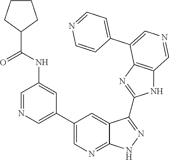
C1=NC=C(C2=CN=C3C(=C2)C(C2=NC4=C(N2)C=NC=C4C2=CC=NC=C2)=NN3)C=C1NC(C1CCCC1)=O
